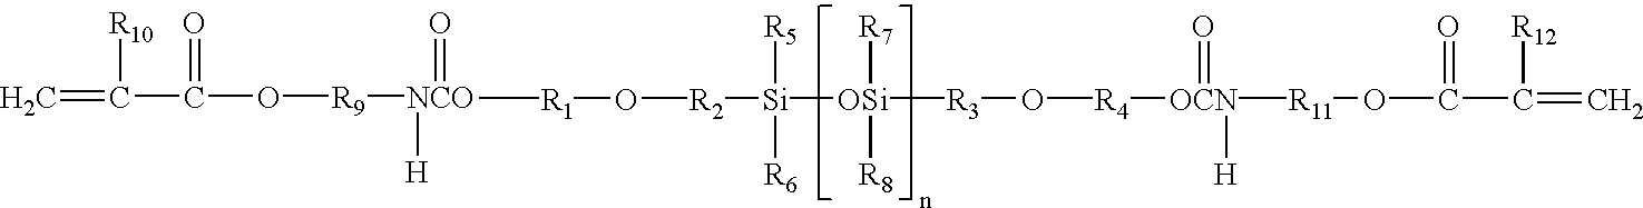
C=C([R10])C(O[R9][NCO]([H])=O)=O.C[R1]O[R2][Si]([OSi]([R7])([R3]O[R4][OCN]([R11]OC(C(=C)[R12])=O)(=O)[H])[R8])([R5])[R6]
